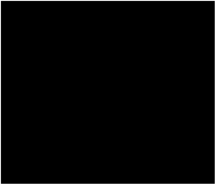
C1(N2CCOCC2)=NC(NC2=CC=C3C(=C2)C=NN3)=C(C(=O)O)C(C2=CN=C3C(=C2)C=CC=C3)=N1
